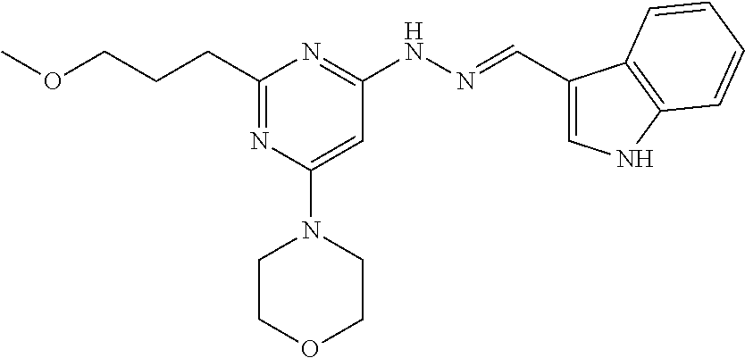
C(CC1=NC(N2CCOCC2)=CC(NN=CC2=CNC3=C2C=CC=C3)=N1)COC
